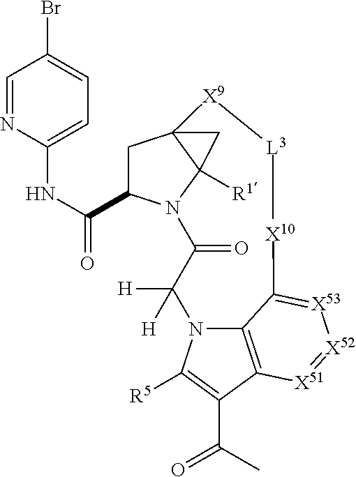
C1C(C(NC2=CC=C(Br)C=N2)=O)N2C3([R1])C1(C3)[X9][L3][X10]C1=[X53][X52]=[X51]C3=C1N(C([H])([H])C2=O)C([R5])=C3C(C)=O
